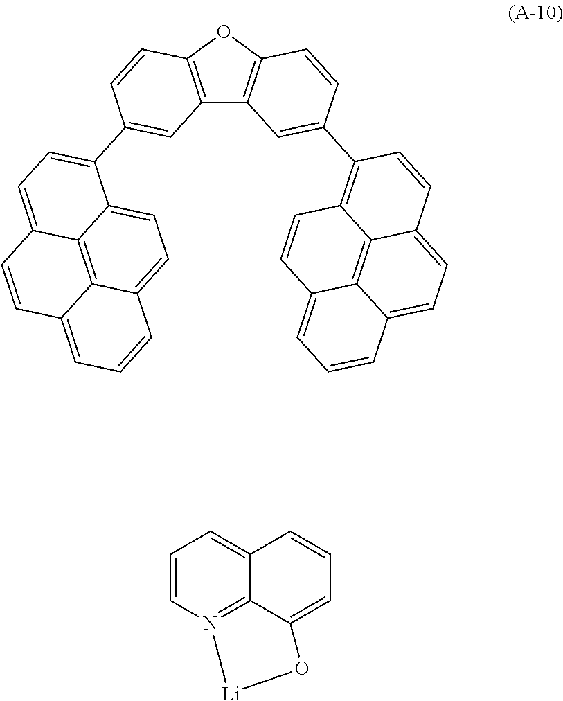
C12=C(OC3=C1C=C(C1=C4C=CC5=CC=CC6=CC=C(C4=C56)C=C1)C=C3)C=CC(C1=CC=C3C4=C5C(=CC=C14)C=CC=C5C=C3)=C2.C1=CN2=C3C(=C1)C=CC=C3O[Li]2
